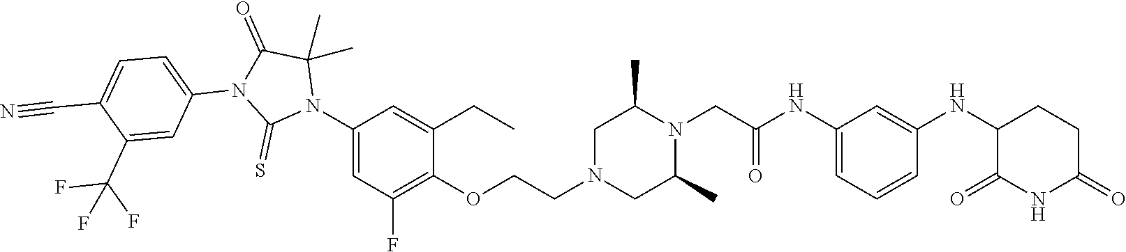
C1=C(NC(CN2C(C)CN(CCOC3=C(F)C=C(N4C(C)(C)C(=O)N(C5=CC=C(C#N)C(C(F)(F)F)=C5)C4=S)C=C3CC)CC2C)=O)C=C(NC2C(=O)NC(=O)CC2)C=C1
